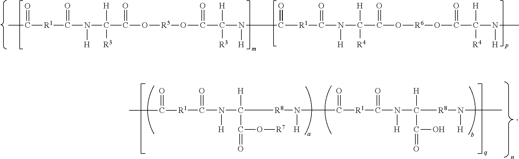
C(C(O[R5]OC(C(N(C([R1]C(N(C(C(O[R6]OC(C(N(C)[H])([H])[R4])=O)=O)([H])[R4])[H])=O)=O)[H])([H])[R3])=O)=O)(N(C([R1]C(C)=O)=O)[H])([H])[R3].[R1](C(=O)N(C([R8]N(C([R1]C(N(C([R8]N(C)[H])(C(O)=O)[H])[H])=O)=O)[H])(C(O[R7])=O)[H])[H])C(C)=O
